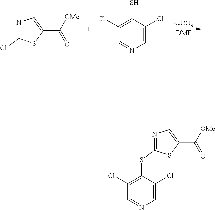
[K2CO3].[DMF].N1=C(Cl)SC(C([OMe])=O)=C1.C1(S)=C(Cl)C=NC=C1Cl.N1=C(SC2=C(Cl)C=NC=C2Cl)SC(C([OMe])=O)=C1
